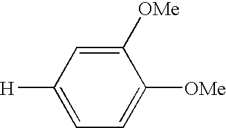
C1([H])=CC=C([OMe])C([OMe])=C1
